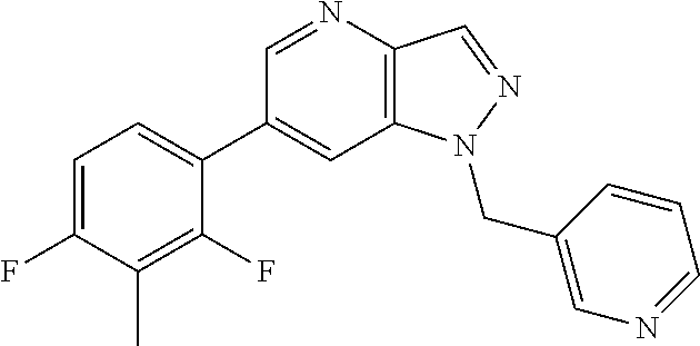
C1(C2=CC=C(F)C(C)=C2F)=CC2=C(C=NN2CC2=CN=CC=C2)N=C1
